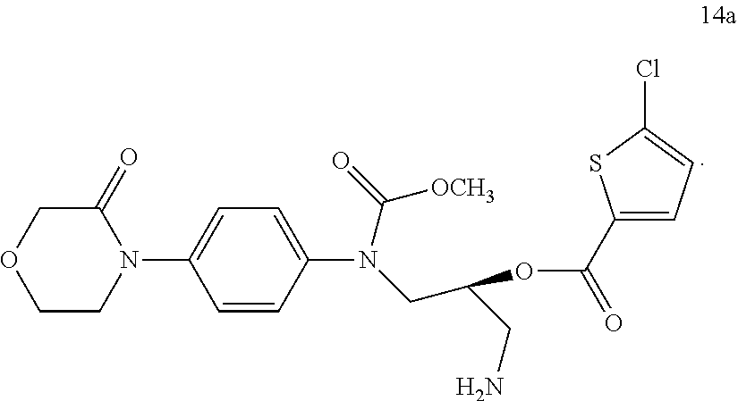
C1CN(C2=CC=C(N(CC(CN)OC(=O)C3=CC=C(Cl)S3)C([OCH3])=O)C=C2)C(=O)CO1
